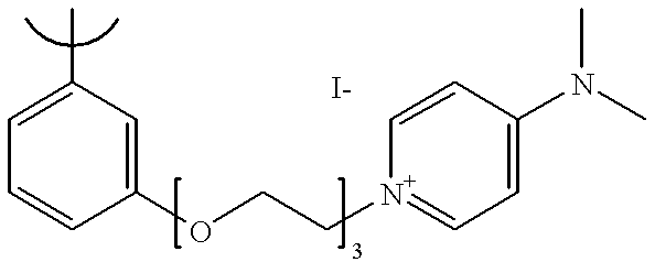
C1=C(C)C=C(OCC[N+]2=CC=C(N(C)C)C=C2)C=C1
